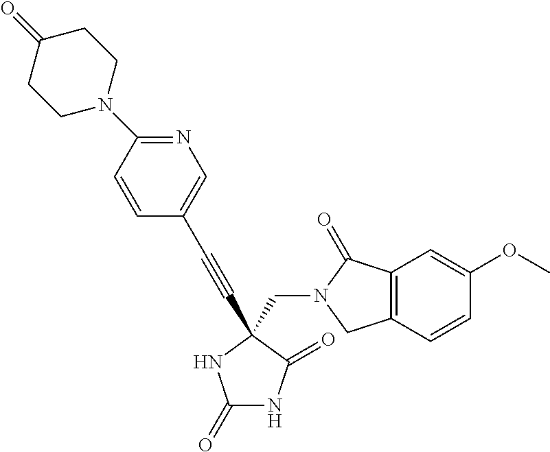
C(N1C(=O)C2=C(C1)C=CC(OC)=C2)C1(C#CC2=CN=C(N3CCC(=O)CC3)C=C2)C(=O)NC(=O)N1
